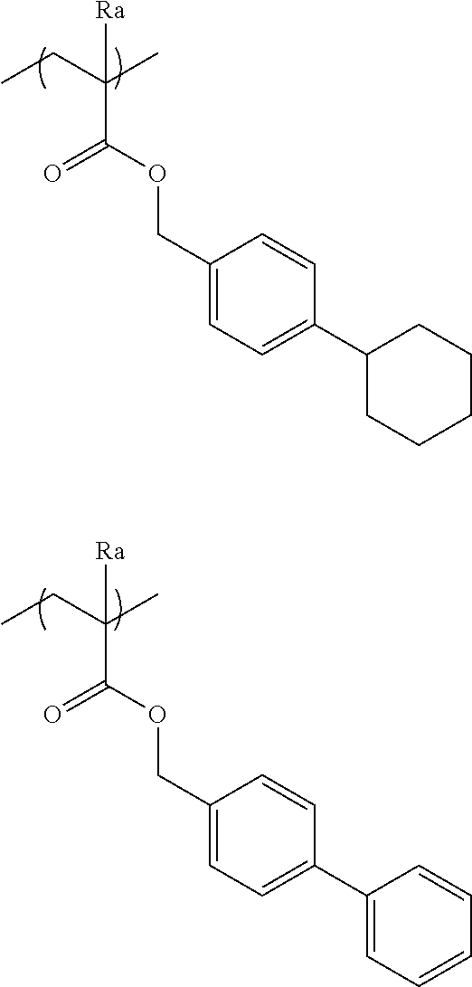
CCC(C)(C(OCC1=CC=C(C2CCCCC2)C=C1)=O)[Ra].CCC(C)(C(OCC1=CC=C(C2=CC=CC=C2)C=C1)=O)[Ra]
